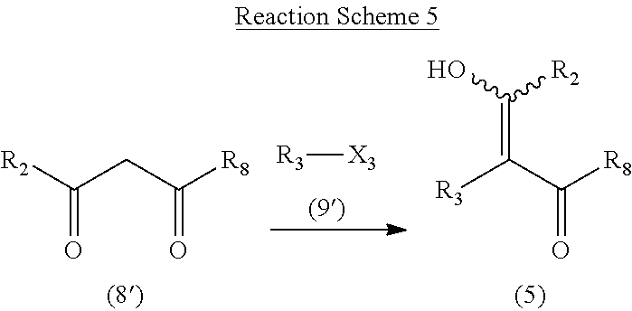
[R3]C(C([R8])=O)=C([R2])O.C(CC([R8])=O)([R2])=O.[R3][X3]
